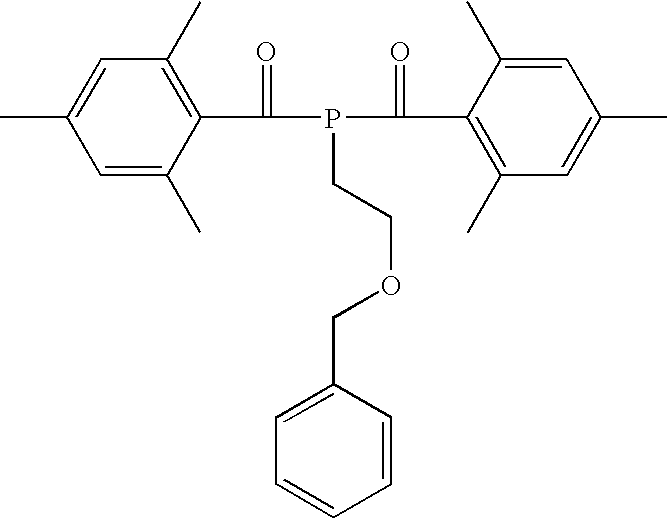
C1=C(C)C(C(P(C(C2=C(C)C=C(C)C=C2C)=O)CCOCC2=CC=CC=C2)=O)=C(C)C=C1C
